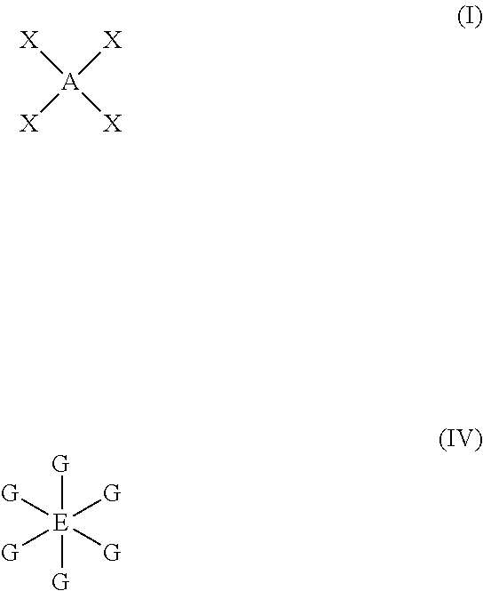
[A]([X])([X])([X])[X].[G][E]([G])([G])([G])([G])[G]
